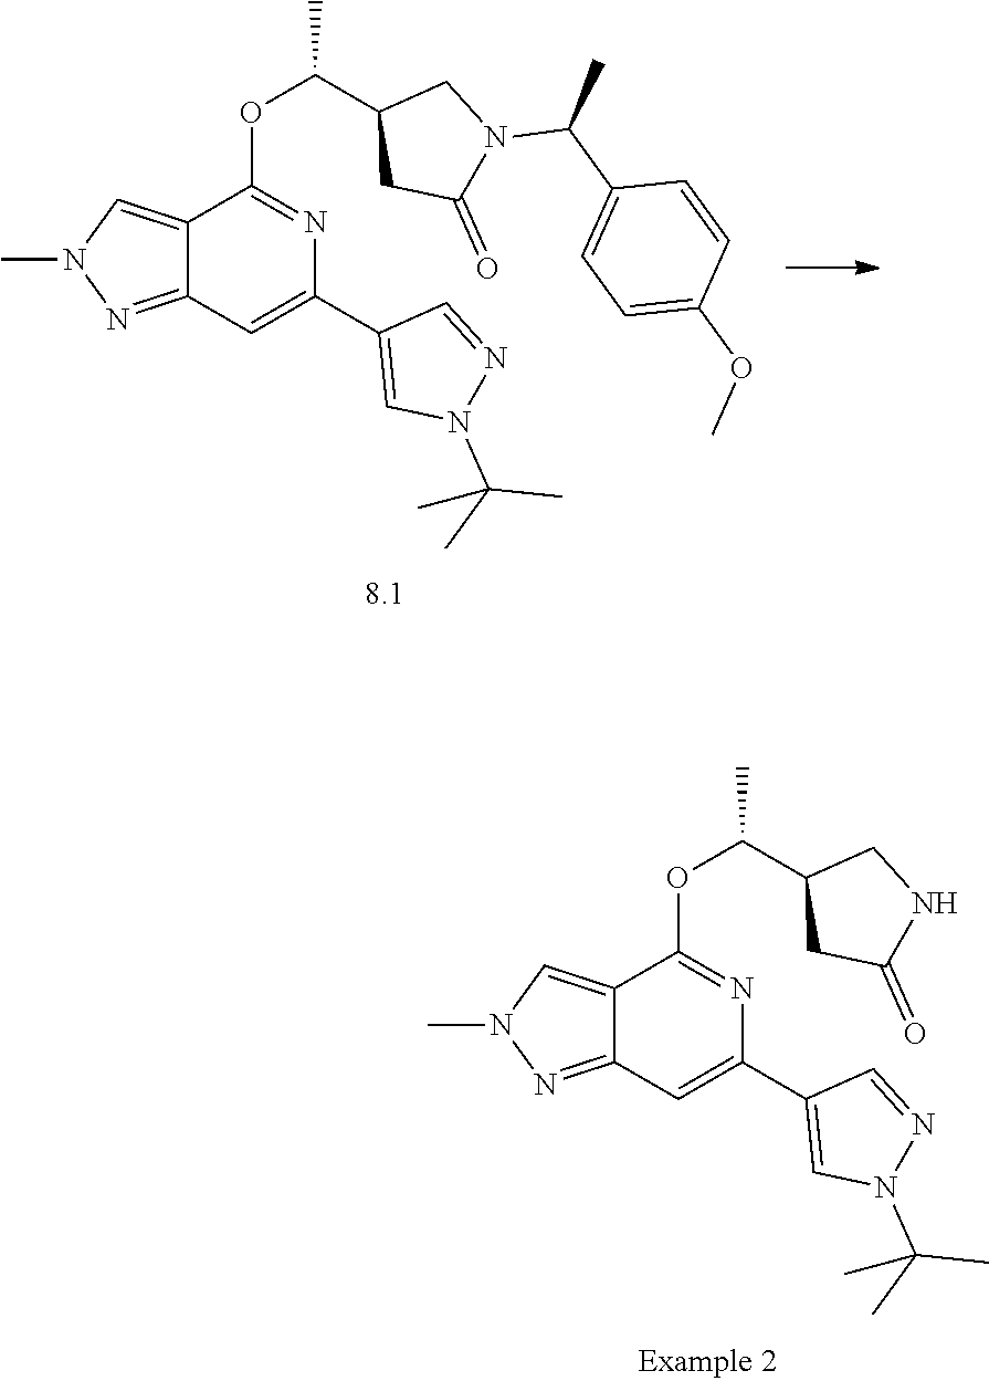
C12=CN(C)N=C1C=C(C1=CN(C(C)(C)C)N=C1)N=C2OC(C1CC(=O)N(C(C2=CC=C(OC)C=C2)C)C1)C.C12=CN(C)N=C1C=C(C1=CN(C(C)(C)C)N=C1)N=C2OC(C1CC(=O)NC1)C
